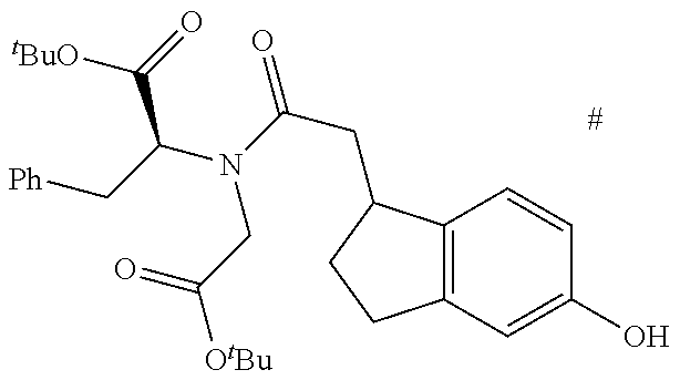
[Ph]CC(C([tBuO])=O)N(CC(=O)[OtBu])C(=O)CC1C2=C(CC1)C=C(O)C=C2
